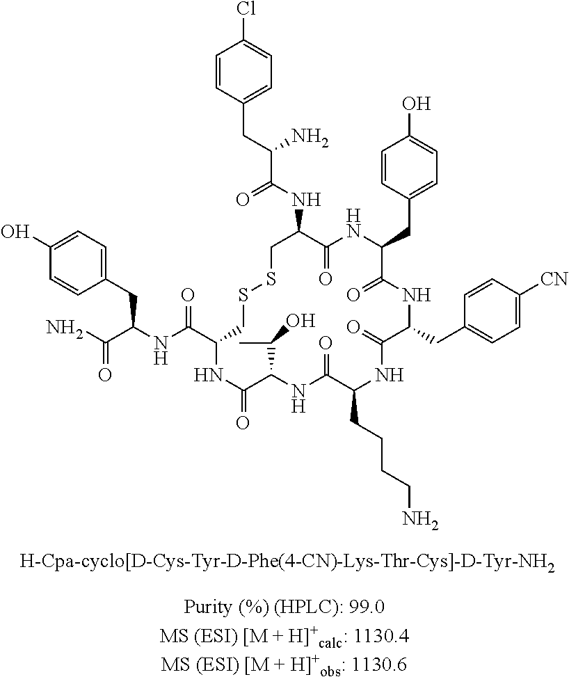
C1=CC(CC(C(NC2C(=O)NC(CC3=CC=C(O)C=C3)C(=O)NC(CC3=CC=C([CN])C=C3)C(=O)NC(CCCCN)C(=O)NC(C(C)O)C(=O)NC(C(=O)NC(CC3=CC=C(O)C=C3)C(=O)N)CSSC2)=O)N)=CC=C1Cl
